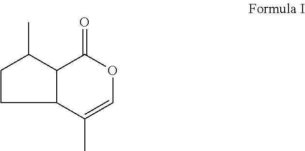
C1CC(C)C2C1C(C)=COC2=O
